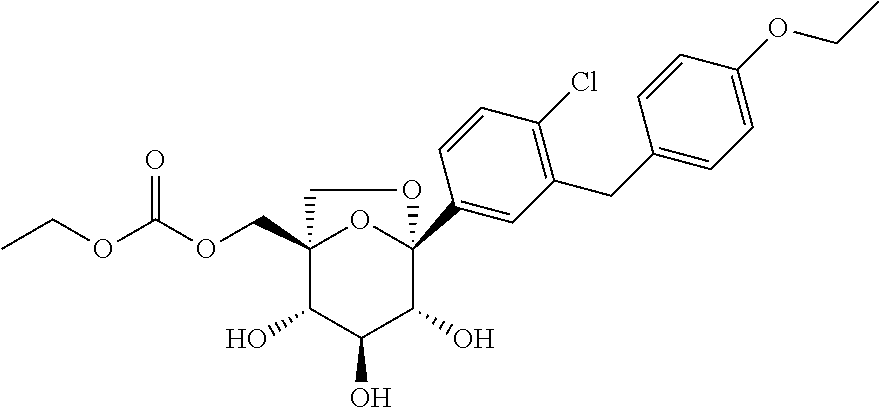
C12(COC(=O)OCC)C(O)C(O)C(O)C(C3=CC(CC4=CC=C(OCC)C=C4)=C(Cl)C=C3)(O1)OC2
